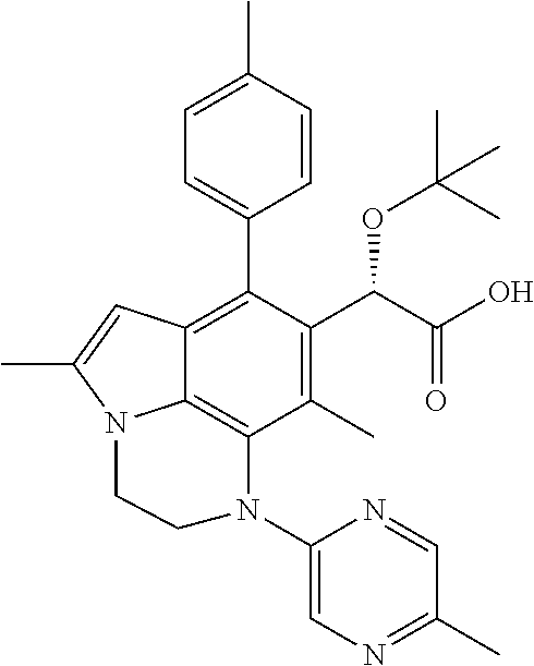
C1=C(C)C=CC(C2=C3C4=C(C(C)=C2C(C(O)=O)OC(C)(C)C)N(C2=CN=C(C)C=N2)CCN4C(C)=C3)=C1
